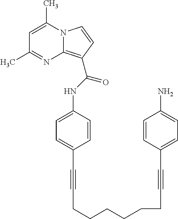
C(C1=CC=C(NC(=O)C2=C3N(C=C2)C(C)=CC(C)=N3)C=C1)#CCCCCCCC#CC1=CC=C(N)C=C1
